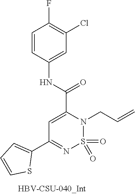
C1=C(C(NC2=CC(Cl)=C(F)C=C2)=O)N(CC=C)S(=O)(=O)N=C1C1=CC=CS1
